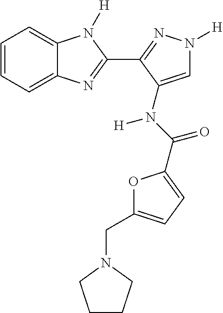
C1=CC=C2C(=C1)N([H])C(C1=NN([H])C=C1N(C(=O)C1=CC=C(CN3CCCC3)O1)[H])=N2
